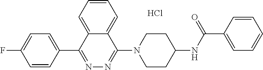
C1=CC(C2=NN=C(N3CCC(NC(C4=CC=CC=C4)=O)CC3)C3=CC=CC=C23)=CC=C1F.Cl
